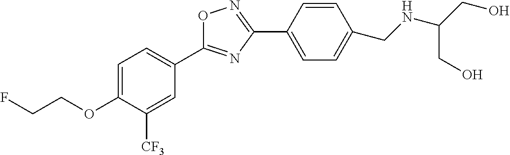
C1=C(OCCF)C([CF3])=CC(C2=NC(C3=CC=C(CNC(CO)CO)C=C3)=NO2)=C1
